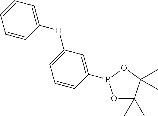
C1(OC2=CC=CC(B3OC(C)(C)C(C)(C)O3)=C2)=CC=CC=C1
